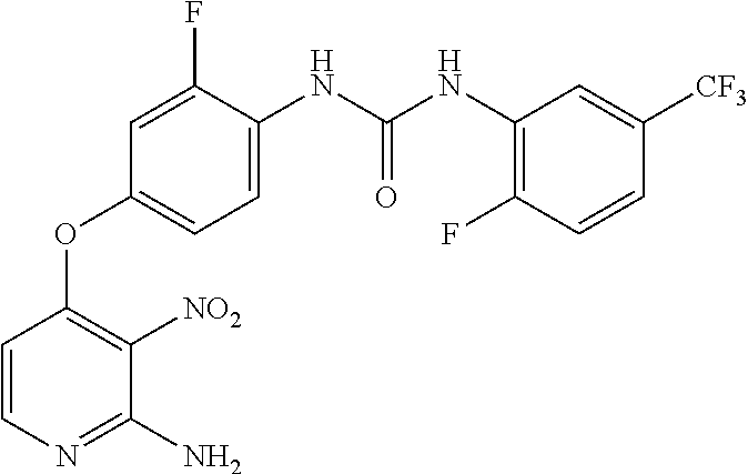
C1=CN=C(N)C([NO2])=C1OC1=CC=C(NC(NC2=C(F)C=CC([CF3])=C2)=O)C(F)=C1
